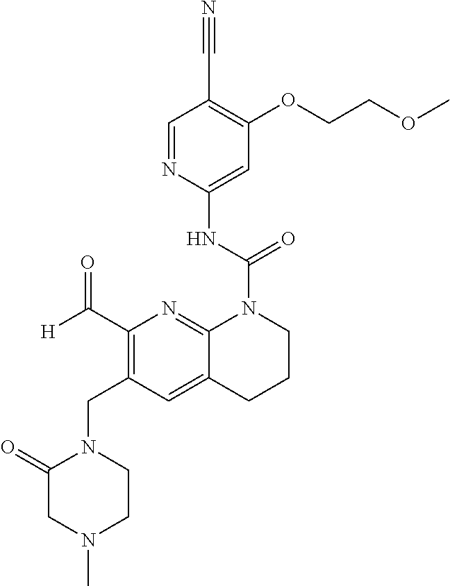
C1=NC(NC(=O)N2C3=NC(C([H])=O)=C(CN4C(=O)CN(C)CC4)C=C3CCC2)=CC(OCCOC)=C1C#N
